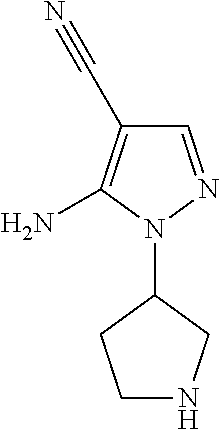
C1=NN(C2CCNC2)C(N)=C1C#N
